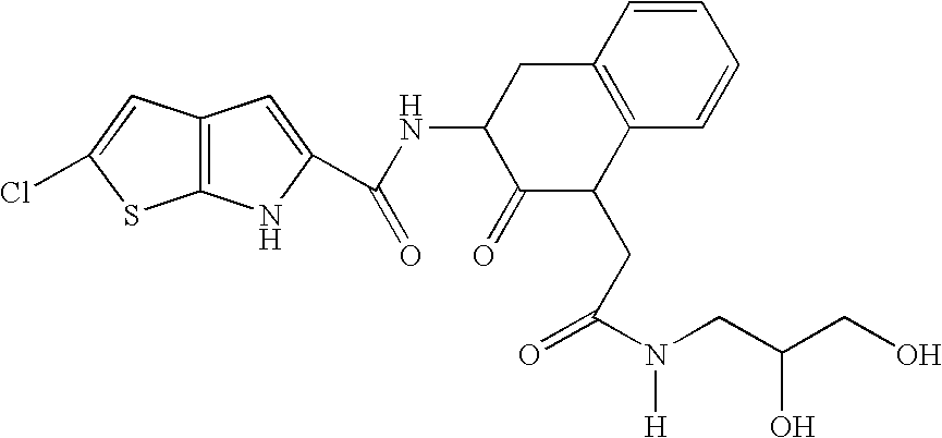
C1=CC2=C(C=C1)C(CC(N(CC(CO)O)[H])=O)C(=O)C(NC(C1=CC3=C(N1)SC(Cl)=C3)=O)C2
